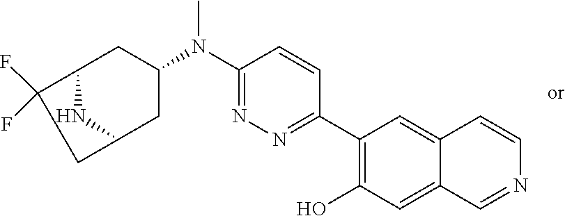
C1(N(C2=NN=C(C3=C(O)C=C4C(=C3)C=CN=C4)C=C2)C)CC2C(F)(F)CC(C1)N2
